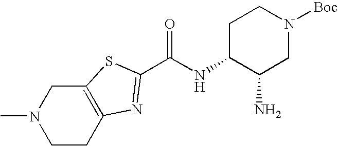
CN1CCC2=C(C1)SC(C(NC1C(N)CN([Boc])CC1)=O)=N2
